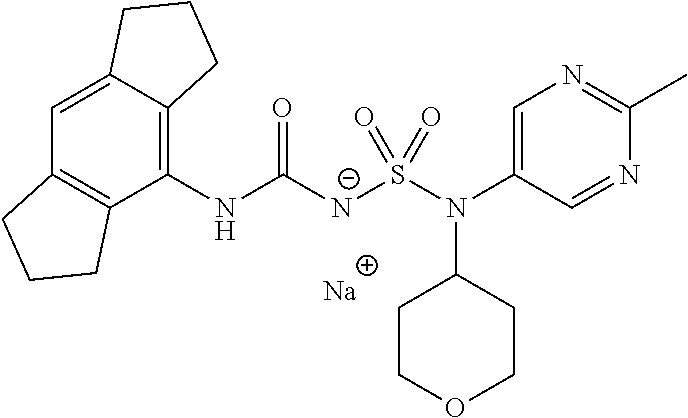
C1(NC([N-]S(N(C2=CN=C(C)N=C2)C2CCOCC2)(=O)=O)=O)=C2C(=CC3=C1CCC3)CCC2.[Na]
